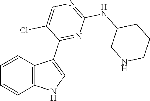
C1=CC2=C(C=C1)NC=C2C1=NC(NC2CNCCC2)=NC=C1Cl
